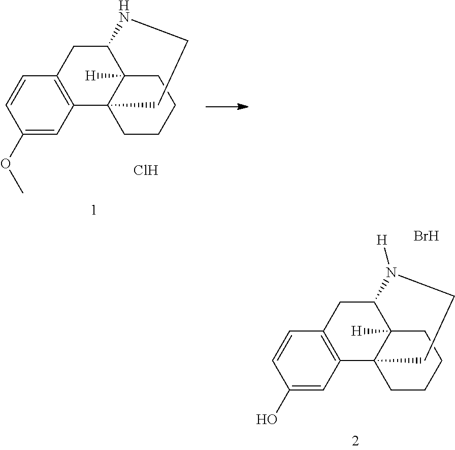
C1(OC)=CC2=C(C=C1)CC1C3([H])C2(CCCC3)CCN1.Cl.C1(O)=CC2=C(C=C1)CC1C3([H])C2(CCCC3)CCN1[H].Br
